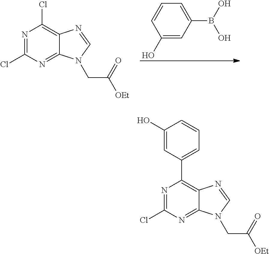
C1(O)=CC(B(O)O)=CC=C1.N1=C(Cl)N=C2C(=C1Cl)N=CN2CC([OEt])=O.N1=C(Cl)N=C2C(=C1C1=CC=CC(O)=C1)N=CN2CC([OEt])=O
